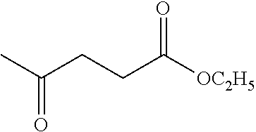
CC(CCC([OC2H5])=O)=O
